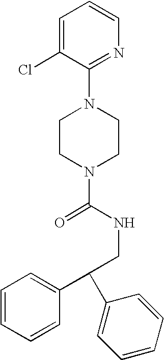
N1(C(NCC(C2=CC=CC=C2)C2=CC=CC=C2)=O)CCN(C2=NC=CC=C2Cl)CC1
